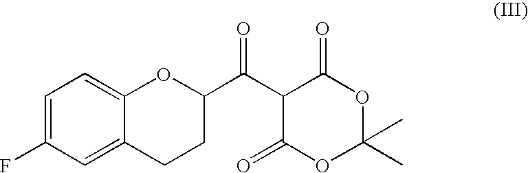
C1=C(F)C=C2C(=C1)OC(C(C1C(=O)OC(C)(C)OC1=O)=O)CC2
